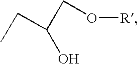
C(C(CO[R])O)C
